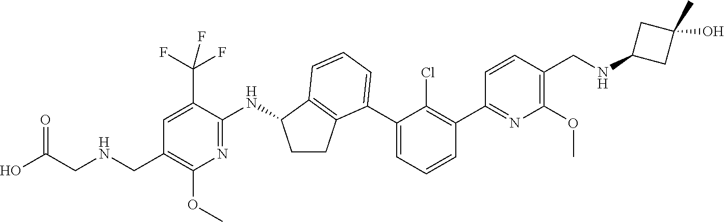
C1=C(C(F)(F)F)C(NC2CCC3=C2C=CC=C3C2=CC=CC(C3=NC(OC)=C(CNC4CC(C)(O)C4)C=C3)=C2Cl)=NC(OC)=C1CNCC(O)=O
